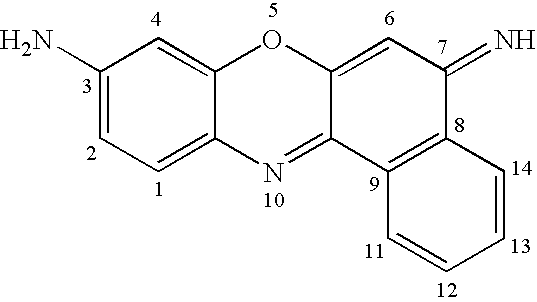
C1(N)=CC=C2C(=C1)OC1=CC(=N)C3=C(C1=N2)C=CC=C3
